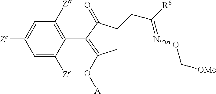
C1=C([Zc])C=C([Ze])C(C2=C(O[A])CC(CC([R6])=NOC[OMe])C2=O)=C1[Za]
